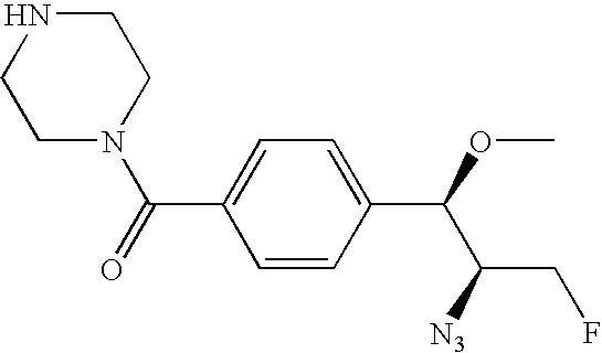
C1(C(=O)N2CCNCC2)=CC=C(C(OC)C(CF)[N3])C=C1
